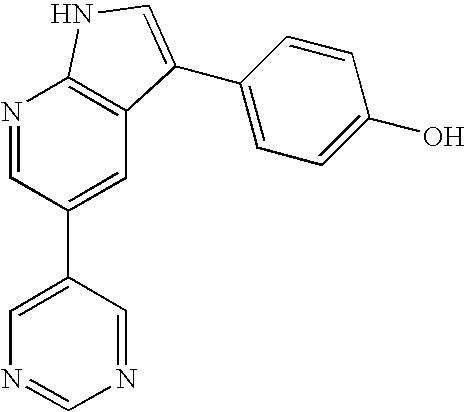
N1=CC(C2=CN=CN=C2)=CC2=C1NC=C2C1=CC=C(O)C=C1
